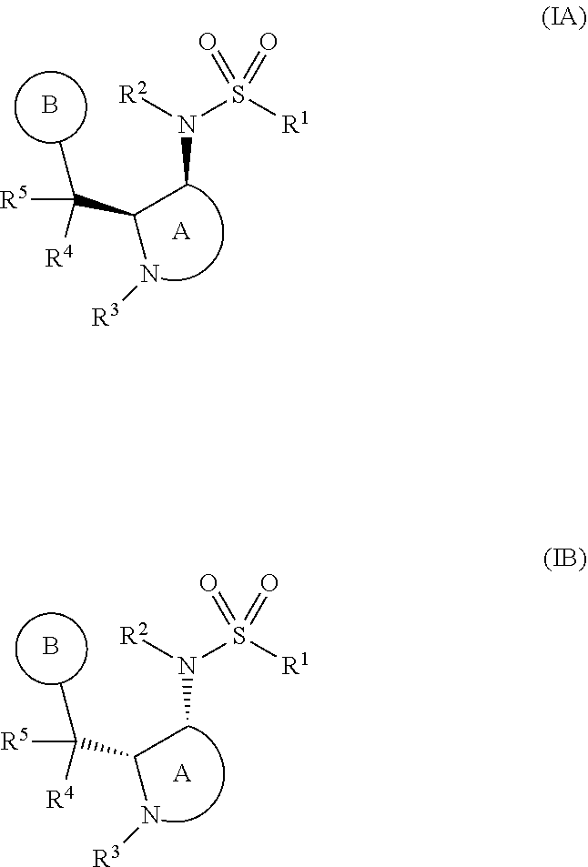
N(CC(N[R3])C([R5])(C)[R4])([R2])S([R1])(=O)=O.B.[A].N(CC(N[R3])C([R5])(C)[R4])([R2])S([R1])(=O)=O.B.[A]
